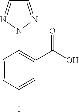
C1=CC(I)=CC(C(O)=O)=C1N1N=CC=N1
